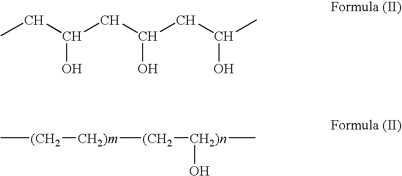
CCC(CC(CC(C)O)O)O.C[(CH2][CH2)m][(CH2][CH2)n](C)O
